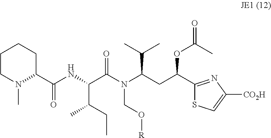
C1(C(NC(C(N(C(CC(OC(=O)C)C2=NC([CO2H])=CS2)C(C)C)CO[R])=O)C(CC)C)=O)CCCCN1C
